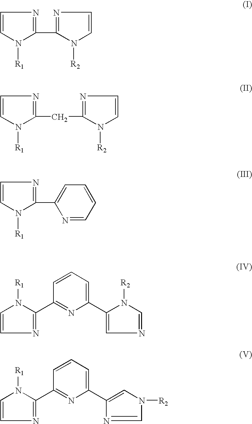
C1=CN([R1])C(C2=NC=CN2[R2])=N1.C1=CN([R1])C(CC2=NC=CN2[R2])=N1.C1=CN([R1])C(C2=NC(C3=CN=CN3[R2])=CC=C2)=N1.C1=CN([R1])C(C2=NC(C3=CN([R2])C=N3)=CC=C2)=N1.C1=CN([R1])C(C2=CC=CC=N2)=N1
